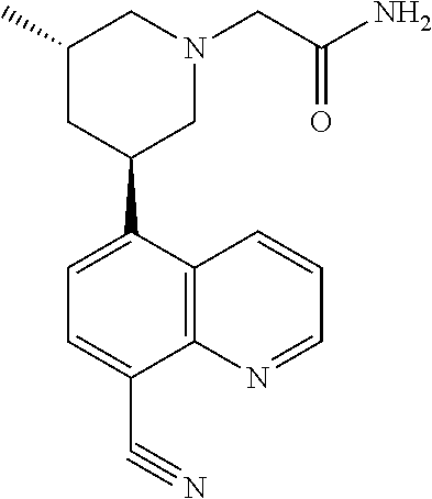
C1=C(C2CN(CC(=O)N)CC(C)C2)C2=C(C(C#N)=C1)N=CC=C2
